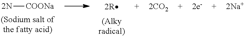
[2N][COONa]
